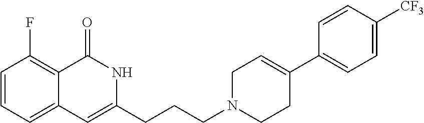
C1=CC=C2C(=C1F)C(=O)NC(CCCN1CC=C(C3=CC=C([CF3])C=C3)CC1)=C2
